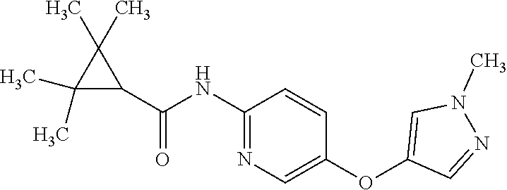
C1(NC(C2C(C)(C)C2(C)C)=O)=NC=C(OC2=CN(C)N=C2)C=C1
